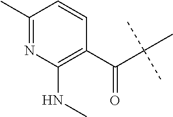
C(C(C)(C)C)(C1=C(NC)N=C(C)C=C1)=O
